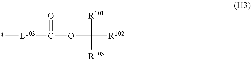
*[L103]C(=O)OC([R101])([R102])[R103]
